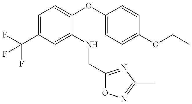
C1=C(C(F)(F)F)C=C(NCC2=NC(C)=NO2)C(OC2=CC=C(OCC)C=C2)=C1
